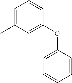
C1=C(C)C=C(OC2=CC=CC=C2)C=C1
